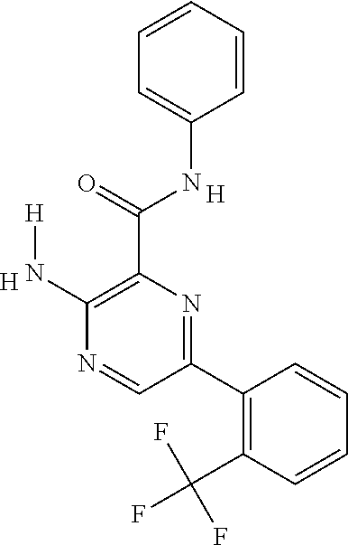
C1=CC=CC=C1NC(C1=C(N[H])N=CC(C2=C(C(F)(F)F)C=CC=C2)=N1)=O.[H].[H]
